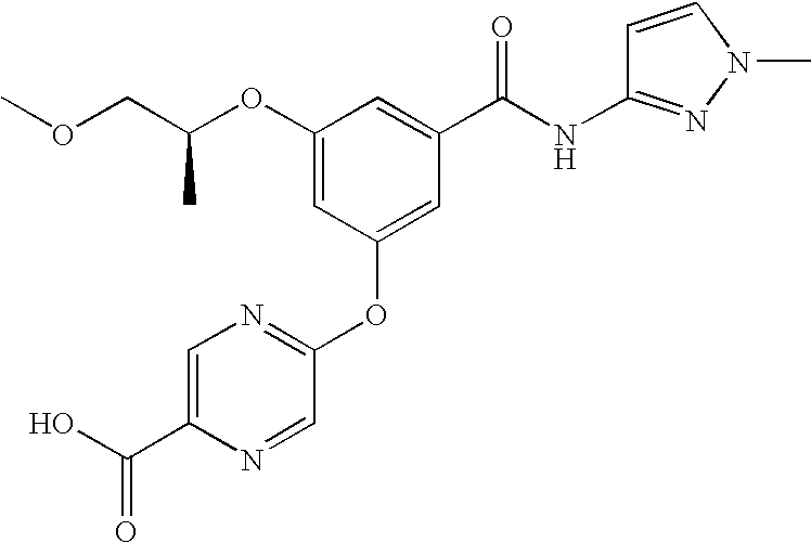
O(CC(OC1=CC(OC2=NC=C(C(=O)O)N=C2)=CC(C(=O)NC2=NN(C)C=C2)=C1)C)C
